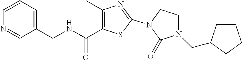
C1(C)=C(C(NCC2=CC=CN=C2)=O)SC(N2C(=O)N(CC3CCCC3)CC2)=N1
